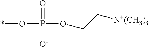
O(*)P(=O)([O-])OCC[N+(CH3)3]
